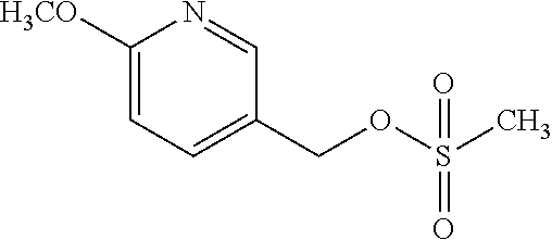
C1([H3CO])=CC=C(COS(=O)(C)=O)C=N1
